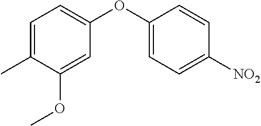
C1=C(C)C(OC)=CC(OC2=CC=C([NO2])C=C2)=C1
